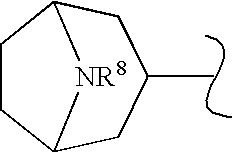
C1CC2CC(C)CC1[NR8]2
